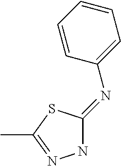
C1(=NC2=CC=CC=C2)NN=C(C)S1
